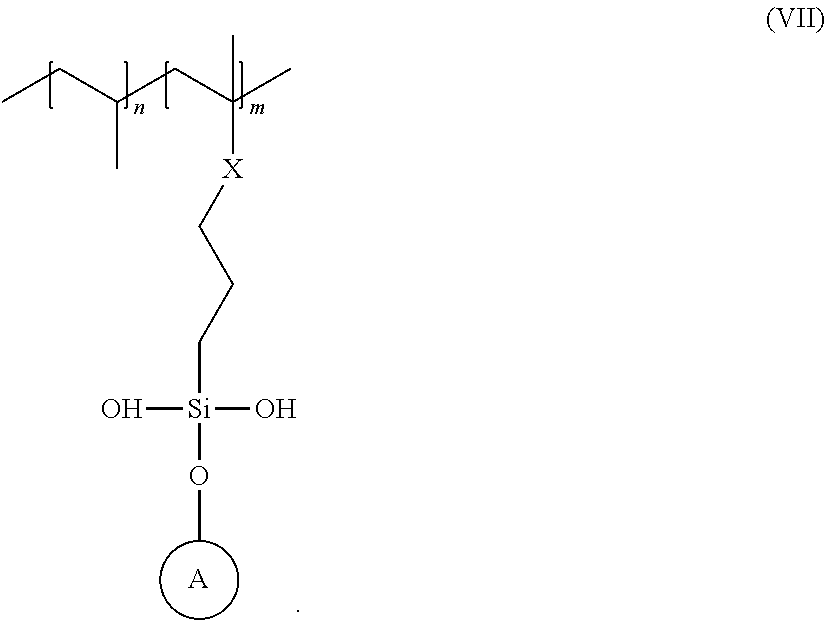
[Si](O)(O)(OC)CCC[X]C(C)(C)CC(CC)C.[A]
